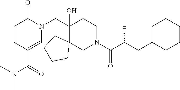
C1=CC(=O)N(CC2(O)C3(CN(C(C(CC4CCCCC4)C)=O)CC2)CCCC3)C=C1C(=O)N(C)C
